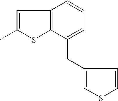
C1=C(C)SC2=C1C=CC=C2CC1=CSC=C1
